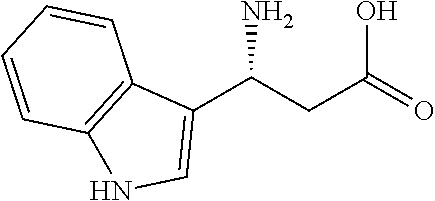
C1(C(CC(O)=O)N)=CNC2=C1C=CC=C2
